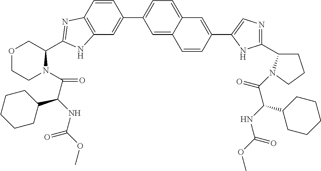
C12=C(C=CC(C3=CC=C4C(=C3)C=CC(C3=CN=C(C5CCCN5C(C(NC(=O)OC)C5CCCCC5)=O)N3)=C4)=C1)N=C(C1COCCN1C(C(NC(OC)=O)C1CCCCC1)=O)N2
